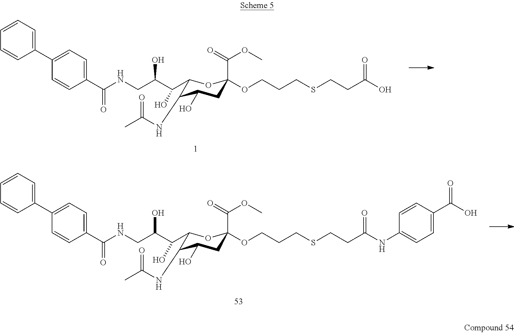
C1(C2=CC=C(C(NCC(C(C3C(NC(C)=O)C(O)CC(C(=O)OC)(OCCCSCCC(O)=O)O3)O)O)=O)C=C2)=CC=CC=C1.C1(C2=CC=C(C(NCC(C(C3OC(C(=O)OC)(OCCCSCCC(NC4=CC=C(C(O)=O)C=C4)=O)CC(O)C3NC(C)=O)O)O)=O)C=C2)=CC=CC=C1
